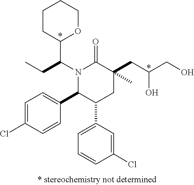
N1(C(C2OCCCC2)CC)C(C2=CC=C(Cl)C=C2)C(C2=CC=CC(Cl)=C2)CC(C)(CC(CO)O)C1=O
